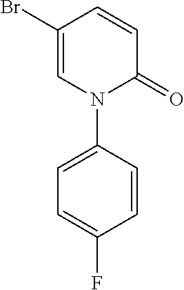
C1=CC(Br)=CN(C2=CC=C(F)C=C2)C1=O
